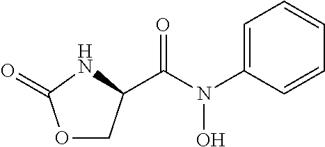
O1CC(C(N(C2=CC=CC=C2)O)=O)NC1=O
